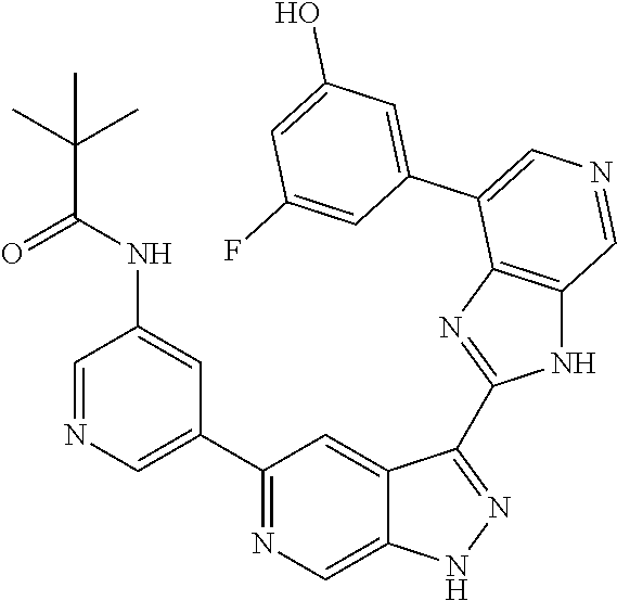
C1(C2=CN=CC(NC(C(C)(C)C)=O)=C2)=NC=C2C(=C1)C(C1=NC3=C(N1)C=NC=C3C1=CC(O)=CC(F)=C1)=NN2
